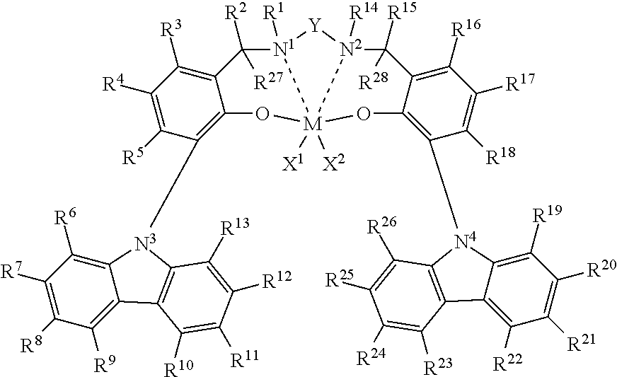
C1([R7])=C([R8])C([R9])=C2C(=C1[R6])[N3](C1=C3C(=C([R3])C([R4])=C1[R5])C([R2])([R27])[N1]1([R1])[Y][N2]4([R14])C([R15])([R28])C5=C([R16])C([R17])=C([R18])C([N4]6C7=C([R19])C([R20])=C([R21])C([R22])=C7C7=C6C([R26])=C([R25])C([R24])=C7[R23])=C5O[M]14([X1])([X2])O3)C1=C2C([R10])=C([R11])C([R12])=C1[R13]
